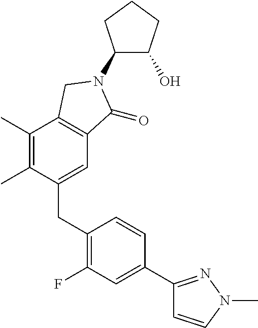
C1(CC2=C(F)C=C(C3=NN(C)C=C3)C=C2)=CC2=C(C(C)=C1C)CN(C1C(O)CCC1)C2=O
